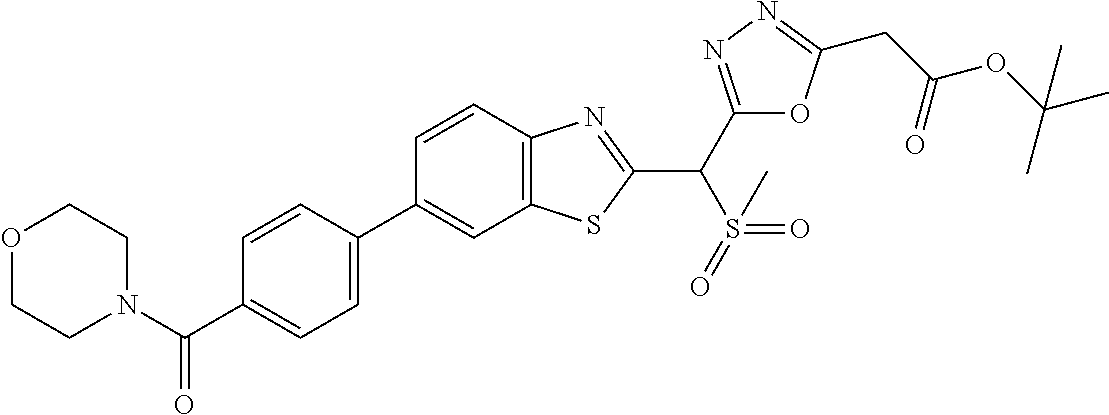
C12=C(C=CC(C3=CC=C(C(N4CCOCC4)=O)C=C3)=C1)N=C(C(S(=O)(=O)C)C1=NN=C(CC(OC(C)(C)C)=O)O1)S2
